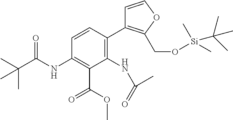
C1(NC(C(C)(C)C)=O)=C(C(=O)OC)C(NC(=O)C)=C(C2=C(CO[Si](C)(C)C(C)(C)C)OC=C2)C=C1
